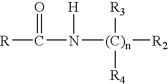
[R]C(N([(C)n]([R2])([R3])[R4])[H])=O
